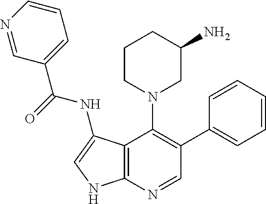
C12=C(N=CC(C3=CC=CC=C3)=C1N1CC(N)CCC1)NC=C2NC(C1=CC=CN=C1)=O
